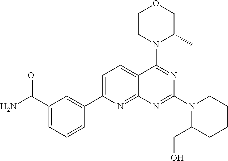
C1(C(=O)N)=CC=CC(C2=CC=C3C(=N2)N=C(N2C(CO)CCCC2)N=C3N2C(C)COCC2)=C1
